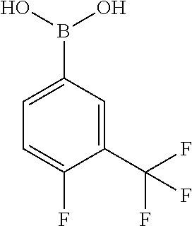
C1(C(F)(F)F)=CC(B(O)O)=CC=C1F
